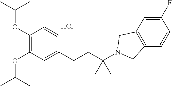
Cl.C1(OC(C)C)=C(OC(C)C)C=C(CCC(N2CC3=C(C=CC(F)=C3)C2)(C)C)C=C1
